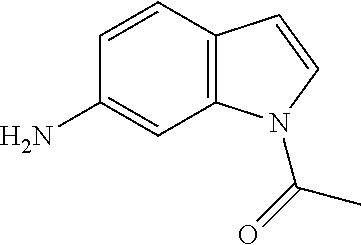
C1=CC2=C(C=C1N)N(C(C)=O)C=C2
